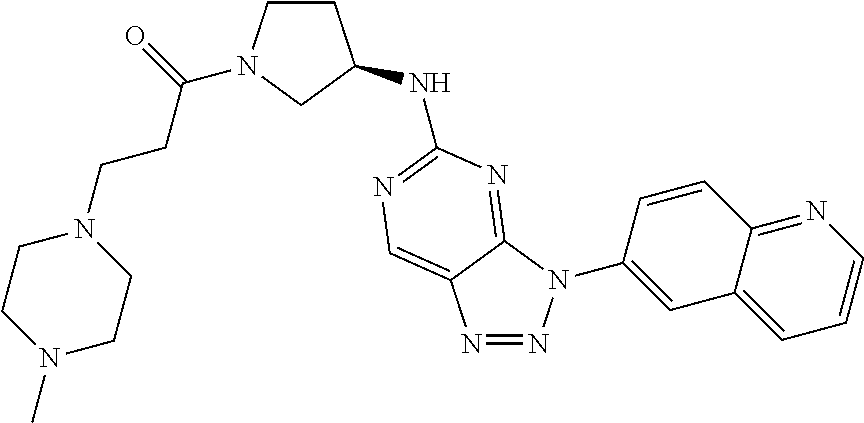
N1=NN(C2=CC3=CC=CN=C3C=C2)C2=NC(NC3CCN(C(=O)CCN4CCN(C)CC4)C3)=NC=C12
